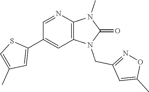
C1(C2=CC(C)=CS2)=CC2=C(N=C1)N(C)C(=O)N2CC1=NOC(C)=C1
